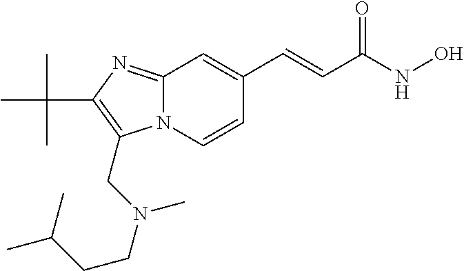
N12C(=NC(C(C)(C)C)=C1CN(CCC(C)C)C)C=C(C=CC(NO)=O)C=C2
